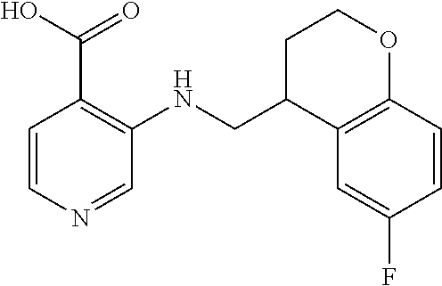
N(CC1C2=C(OCC1)C=CC(F)=C2)C1=C(C(O)=O)C=CN=C1
